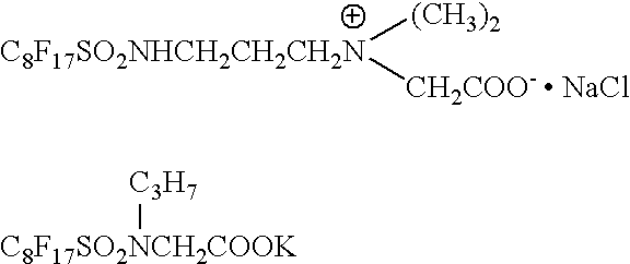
[C8F17SO2NHCH2CH2CH2N]([(CH3)2])[CH2COO-  NaCl].[C8F17SO2NCH2COOK][C3H7]
